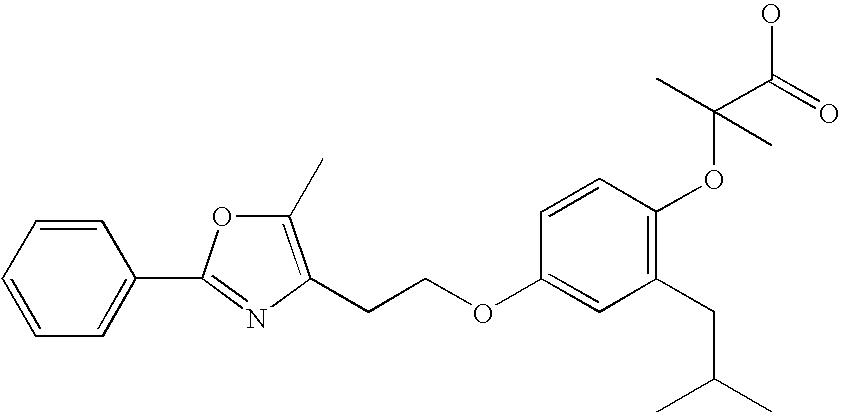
C1=CC=CC(C2=NC(CCOC3=CC(CC(C)C)=C(OC(C(O)=O)(C)C)C=C3)=C(C)O2)=C1
